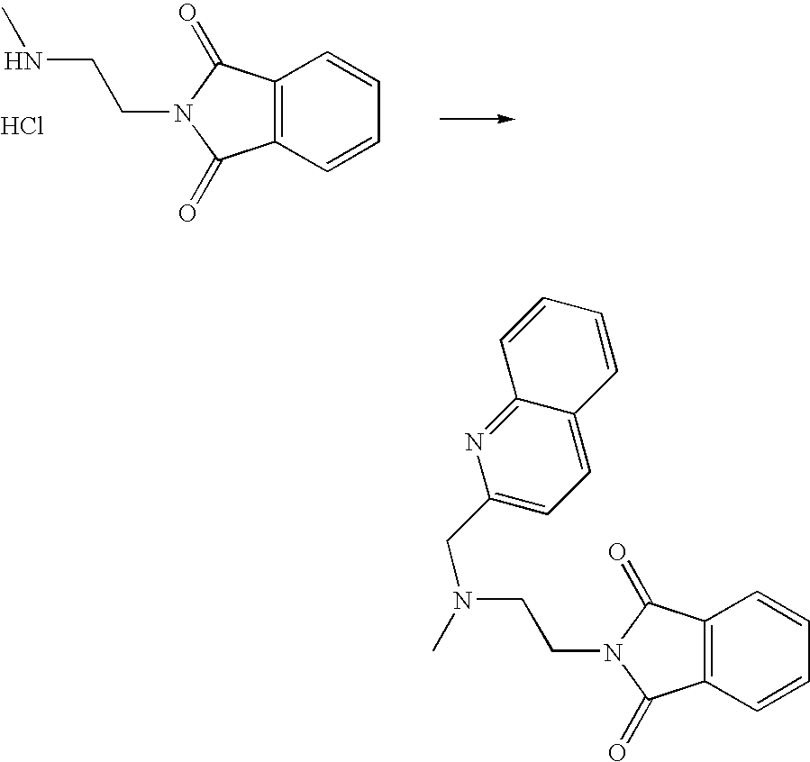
C12=C(C=CC=C1)C(=O)N(CCNC)C2=O.Cl.C12=C(C=CC=C1)C(=O)N(CCN(CC1=CC=C3C(=N1)C=CC=C3)C)C2=O
